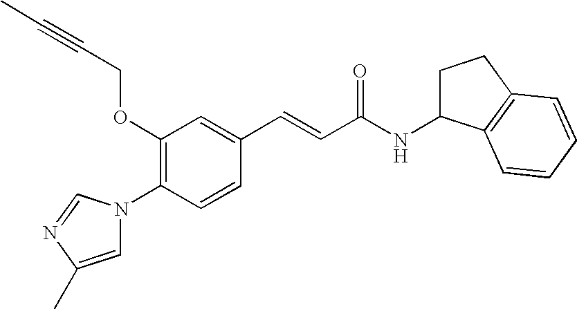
C1(OCC#CC)=C(N2C=C(C)N=C2)C=CC(C=CC(NC2CCC3=C2C=CC=C3)=O)=C1
